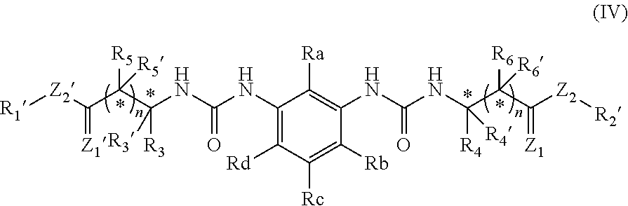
C1(NC(NC(C(C([Z2][R1])=[Z1])([R5])[R5])([R3])[R3])=O)=C([Rd])C([Rc])=C([Rb])C(NC(NC(C(C([Z2][R2])=[Z1])([R6])[R6])([R4])[R4])=O)=C1[Ra]
